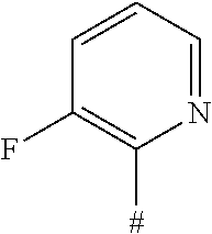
C1=CC=NC([#])=C1F
